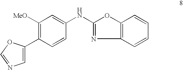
C1([MeO])=C(C2=CN=CO2)C=CC(NC2=NC3=C(O2)C=CC=C3)=C1
